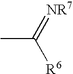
CC(=[NR7])[R6]
